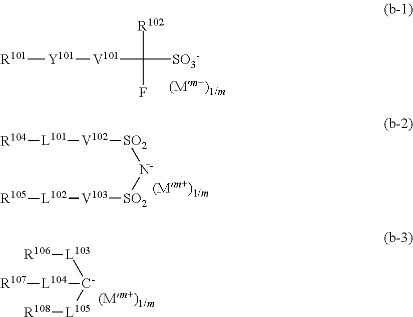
[R101][Y101][V101]C([R102])(F)[SO3-].[SO2]([N-][SO2][V103][L102][R105])[V102][L101][R104].[L103]([C-]([L105][R108])[L104][R107])[R106]
